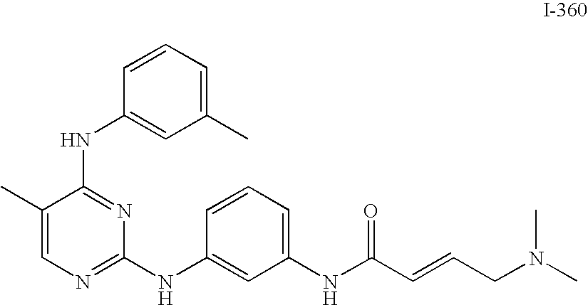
C1(C)=CC=CC(NC2=NC(NC3=CC(NC(C=CCN(C)C)=O)=CC=C3)=NC=C2C)=C1
